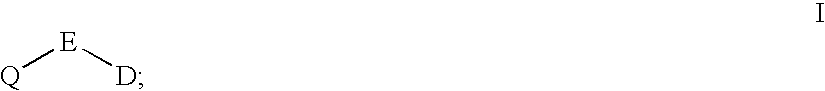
[Q][E][D]
